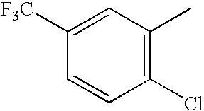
C1=C([F3C])C=CC(Cl)=C1C
